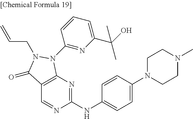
C1(NC2=CC=C(N3CCN(C)CC3)C=C2)=NC2=C(C=N1)C(=O)N(CC=C)N2C1=NC(C(O)(C)C)=CC=C1
